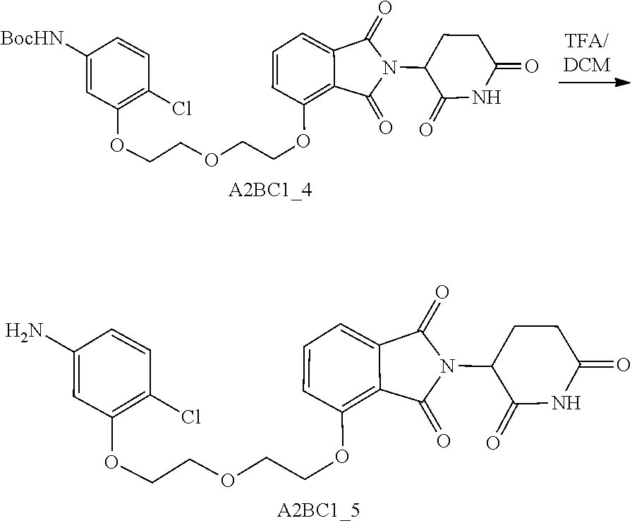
C1(N2C(=O)C3=CC=CC(OCCOCCOC4=C(Cl)C=CC([BocHN])=C4)=C3C2=O)C(=O)NC(=O)CC1.C1(N2C(=O)C3=CC=CC(OCCOCCOC4=C(Cl)C=CC(N)=C4)=C3C2=O)C(=O)NC(=O)CC1
